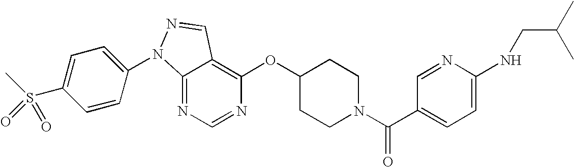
C12=NC=NC(OC3CCN(C(C4=CC=C(NCC(C)C)N=C4)=O)CC3)=C1C=NN2C1=CC=C(S(C)(=O)=O)C=C1
